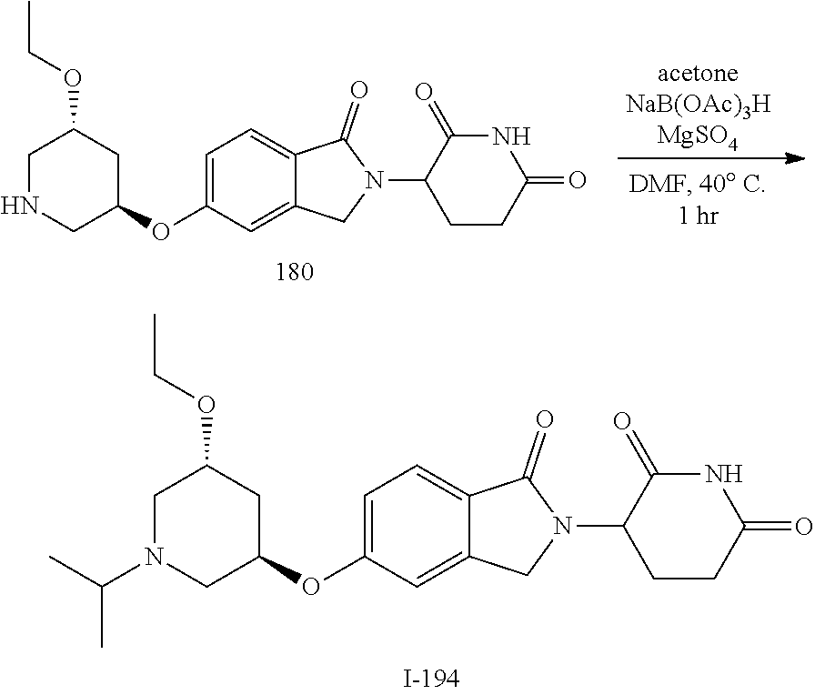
C1N(C(C)C)CC(OC2=CC=C3C(=C2)CN(C2CCC(=O)NC2=O)C3=O)CC1OCC.C1NCC(OC2=CC=C3C(=C2)CN(C2CCC(=O)NC2=O)C3=O)CC1OCC
